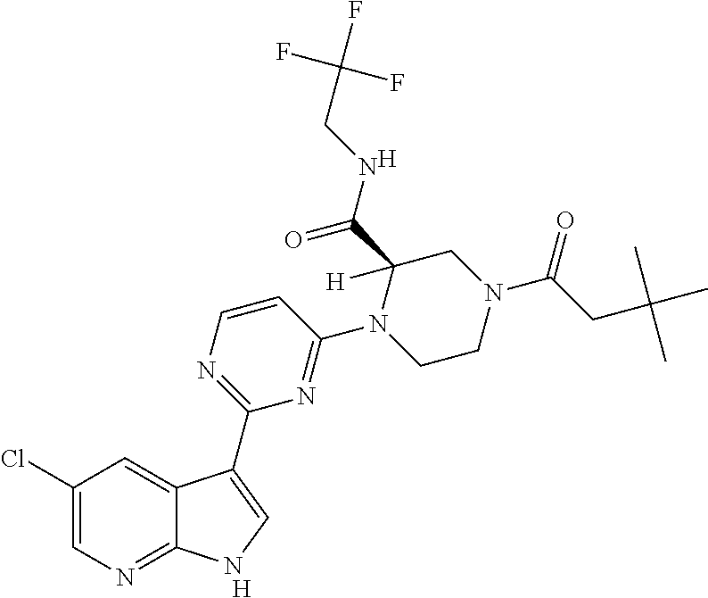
[H].C1=CN=C(C2=CNC3=NC=C(Cl)C=C32)N=C1N1CCN(C(CC(C)(C)C)=O)CC1(C(NCC(F)(F)F)=O)[H].[H]
